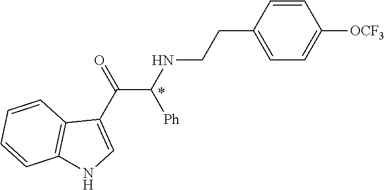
C1=CC(CCNC(C(C2=CNC3=C2C=CC=C3)=O)[Ph])=CC=C1[OCF3]
